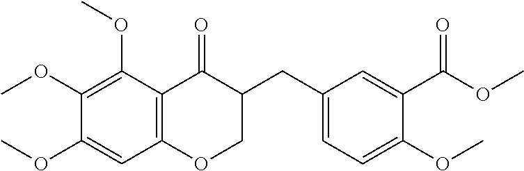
C12=C(C(OC)=C(OC)C(OC)=C1)C(=O)C(CC1=CC=C(OC)C(C(=O)OC)=C1)CO2
